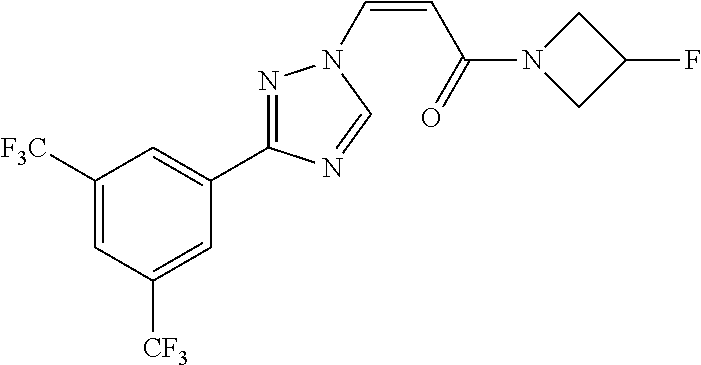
C1([F3C])=CC([CF3])=CC(C2=NN(C=CC(=O)N3CC(F)C3)C=N2)=C1
